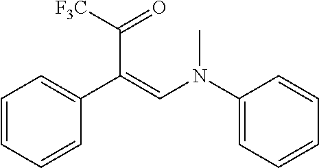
C1(C(C(=O)[F3C])=CN(C2=CC=CC=C2)C)=CC=CC=C1
